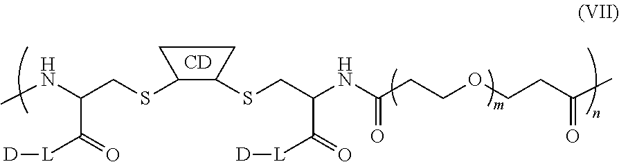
C1(SCC(NC)C(=O)[L][D])C(SCC(NC(CCOCCC(C)=O)=O)C(=O)[L][D])CC1.[CD]
